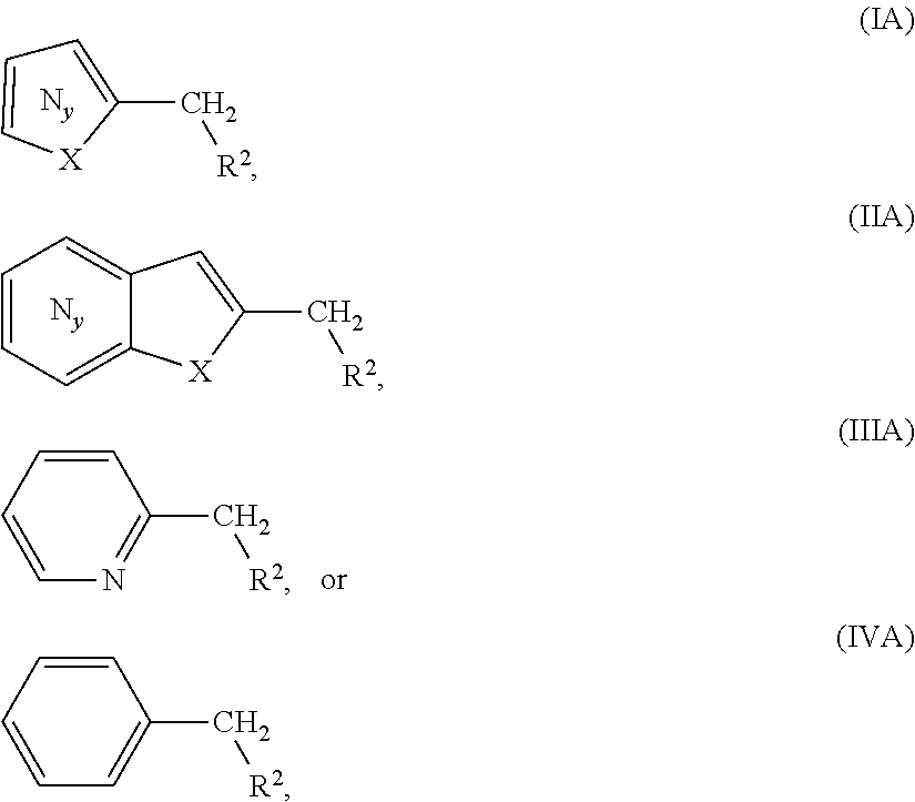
C1=C(C[R2])[X]C=C1.C([R2])C1=CC2=CC=CC=C2[X]1.C([R2])C1=CC=CC=C1.C([R2])C1=NC=CC=C1
